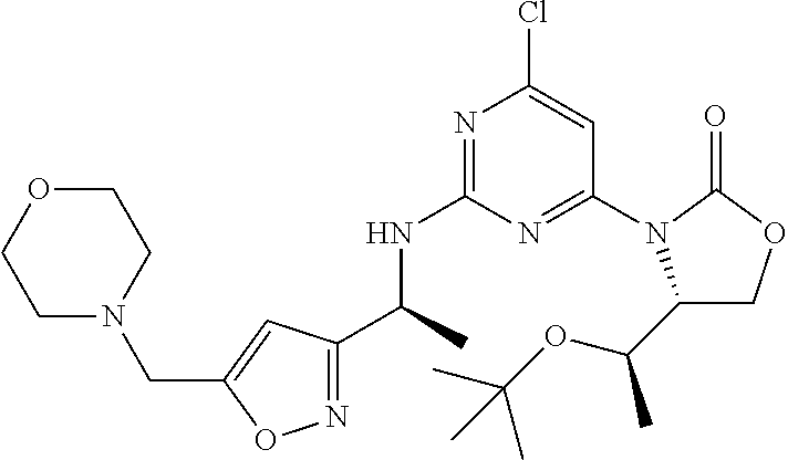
C(C)(NC1=NC(Cl)=CC(N2C(C(OC(C)(C)C)C)COC2=O)=N1)C1=NOC(CN2CCOCC2)=C1
